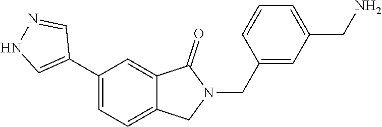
C1(C2=CNN=C2)=CC=C2C(=C1)C(=O)N(CC1=CC(CN)=CC=C1)C2
